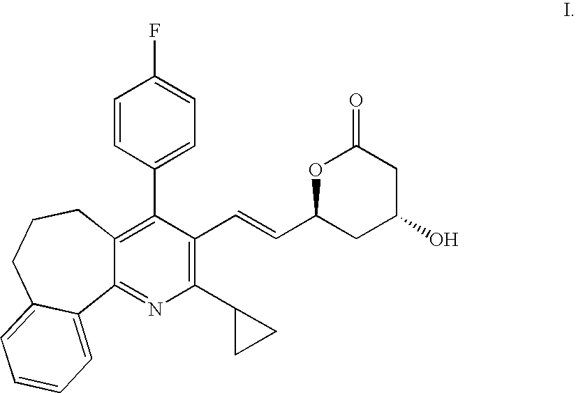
C12=C(C3=CC=C(F)C=C3)C(C=CC3CC(O)CC(=O)O3)=C(C3CC3)N=C1C1=CC=CC=C1CCC2
